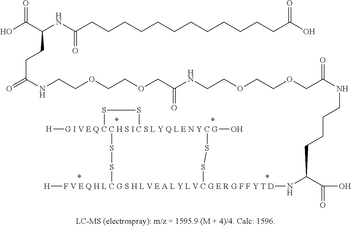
OC(C(NC(CCCCCCCCCCCCC(O)=O)=O)CCC(=O)NCCOCCOCC(NCCOCCOCC(NCCCCC(N[F V E Q H L C G S H L V E A L Y L V C G E R G F F Y T D]1([H])SS[G I V E Q C C H S I C S L Y Q L E N Y C G]2([H])(O)(SS2)SS1)C(=O)O)=O)=O)=O
